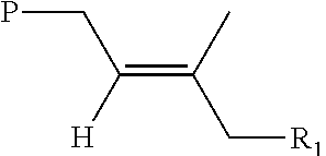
C(=C(C)C[R1])([H])CP
